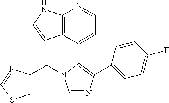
C1=NC(C2=CC=C(F)C=C2)=C(C2=CC=NC3=C2C=CN3)N1CC1=CSC=N1
